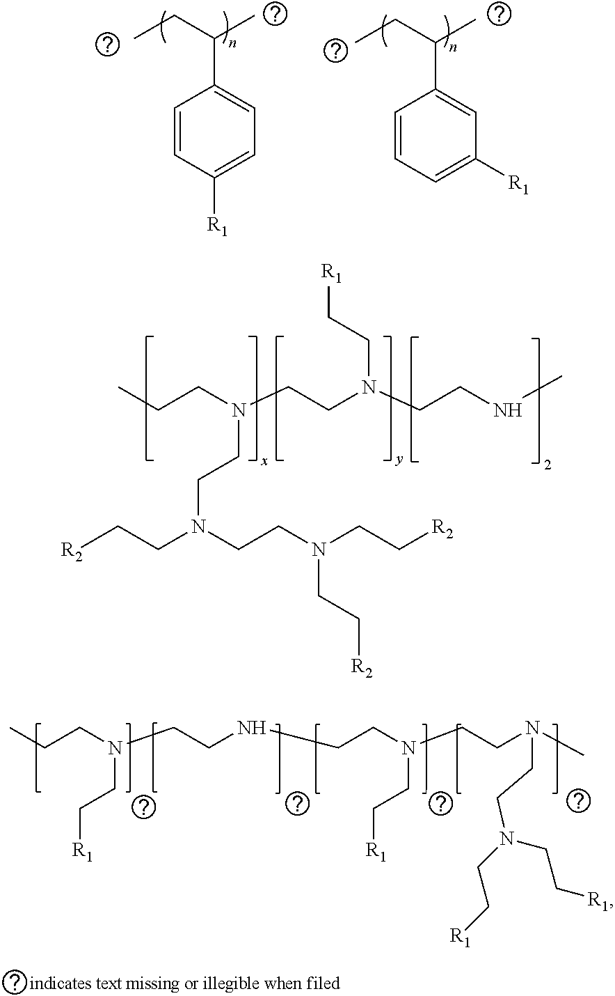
C1=CC([R1])=CC=C1C(CC)C.C1=CC=C([R1])C=C1C(CC)C.[R2]CCN(CCN(CC[R2])CC[R2])CCN(CCN(CCNC)CC[R1])CCC.C(CN(CCNCCN(CCN(C)CCN(CC[R1])CC[R1])CC[R1])CC[R1])C
